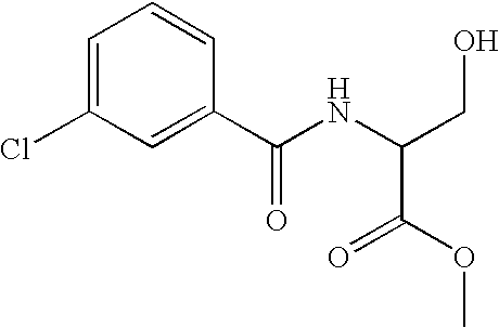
C1=C(Cl)C=C(C(NC(CO)C(=O)OC)=O)C=C1
